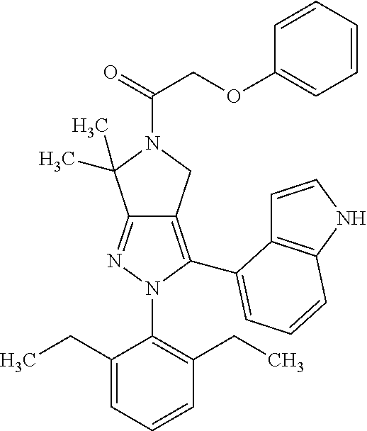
C12=NN(C3=C(CC)C=CC=C3CC)C(C3=CC=CC4=C3C=CN4)=C1CN(C(COC1=CC=CC=C1)=O)C2(C)C
